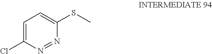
C1=C(Cl)N=NC(SC)=C1
